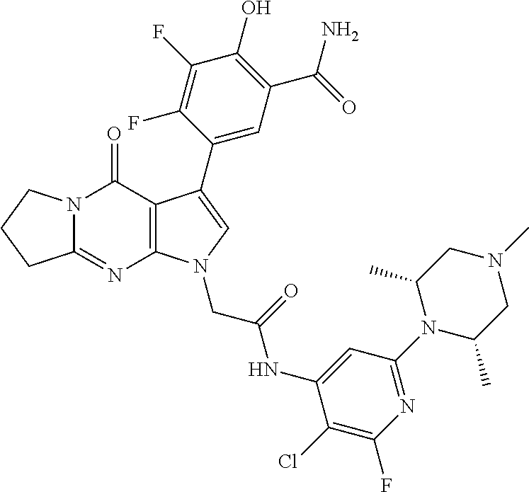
C12=NC3=C(C(=O)N1CCC2)C(C1=CC(C(=O)N)=C(O)C(F)=C1F)=CN3CC(NC1=CC(N2C(C)CN(C)CC2C)=NC(F)=C1Cl)=O
